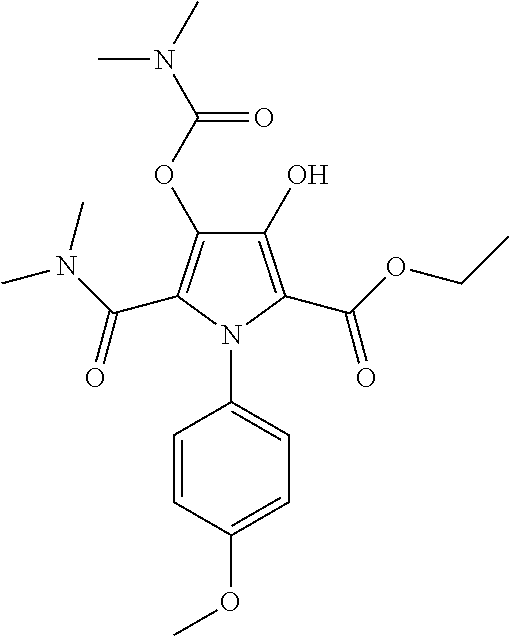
C1(O)=C(C(OCC)=O)N(C2=CC=C(OC)C=C2)C(C(N(C)C)=O)=C1OC(N(C)C)=O
